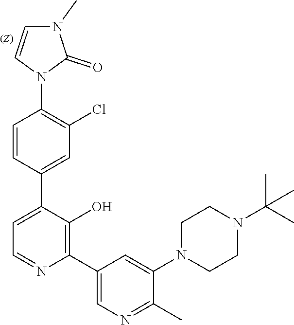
C1=CC(C2=CC=NC(C3=CN=C(C)C(N4CCN(C(C)(C)C)CC4)=C3)=C2O)=CC(Cl)=C1N1C(=O)N(C)C=C1
